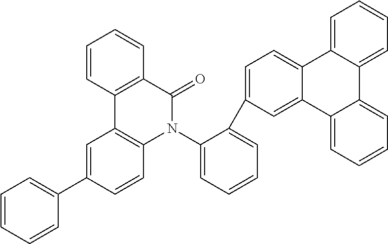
C1=C(C2=CC=CC=C2N2C3=C(C=C(C4=CC=CC=C4)C=C3)C3=C(C2=O)C=CC=C3)C=C2C(=C1)C1=CC=CC=C1C1=CC=CC=C21
